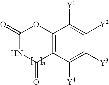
C1(=O)NC(=O)C2=C(O1)C([Y1])=C([Y2])C([Y3])=C2[Y4]
